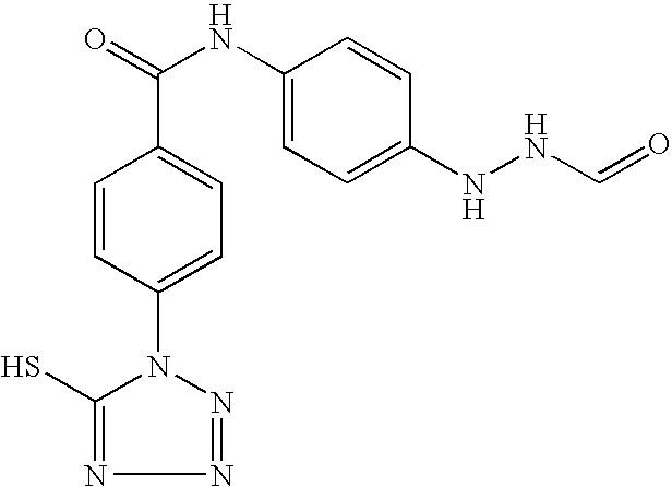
C1=CC(N2C(S)=NN=N2)=CC=C1C(NC1=CC=C(NNC=O)C=C1)=O
